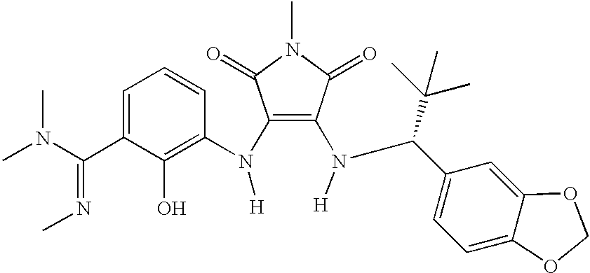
N(C(C1=CC=CC(N(C2=C(N(C(C3=CC=C4C(=C3)OCO4)C(C)(C)C)[H])C(=O)N(C)C2=O)[H])=C1O)=NC)(C)C
